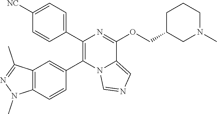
C1(C2=CC=C([NC])C=C2)=C(C2=CC3=C(C=C2)N(C)N=C3C)N2C(=CN=C2)C(OCC2CN(C)CCC2)=N1
